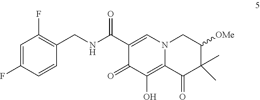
C1=C(F)C=CC(CNC(=O)C2=CN3C(=C(O)C2=O)C(=O)C(C)(C)C([OMe])C3)=C1F
